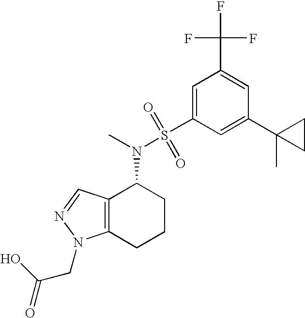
C1(C2(C)CC2)=CC(S(=O)(=O)N(C)C2C3=C(CCC2)N(CC(=O)O)N=C3)=CC(C(F)(F)F)=C1
